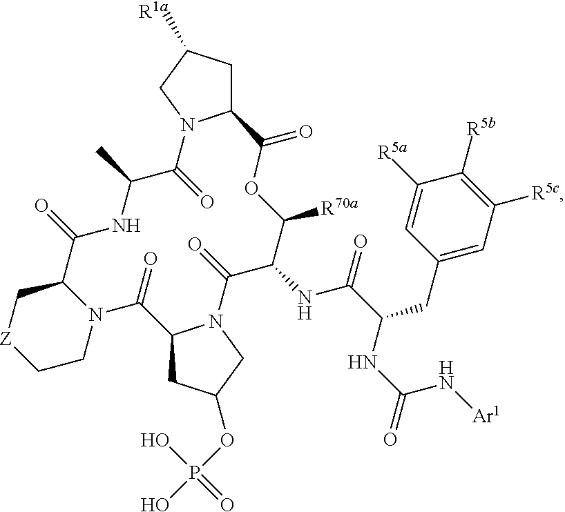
C12CC([R1a])CN1C(=O)C(C)NC(=O)C1C[Z]CCN1C(=O)C1CC(OP(O)(=O)O)CN1C(=O)C(NC(=O)C(CC1=CC([R5c])=C([R5b])C([R5a])=C1)NC(N[Ar1])=O)C([R70a])OC2=O
